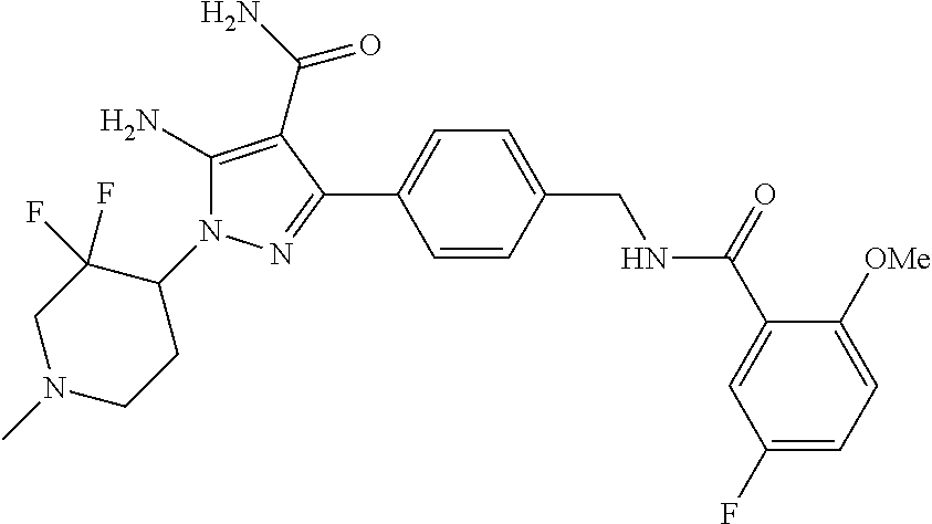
C1=CC(C2=NN(C3C(F)(F)CN(C)CC3)C(N)=C2C(=O)N)=CC=C1CNC(C1=CC(F)=CC=C1[OMe])=O
